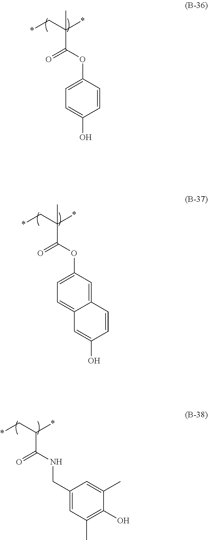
C1=C(OC(C(C*)(*)C)=O)C=CC(O)=C1.C1=C(OC(C(C*)(*)C)=O)C=C2C(=C1)C=C(O)C=C2.C(NC(C(C*)*)=O)C1=CC(C)=C(O)C(C)=C1
